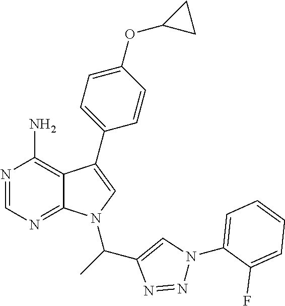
N1=CN=C2C(=C1N)C(C1=CC=C(OC3CC3)C=C1)=CN2C(C1=CN(C2=CC=CC=C2F)N=N1)C
